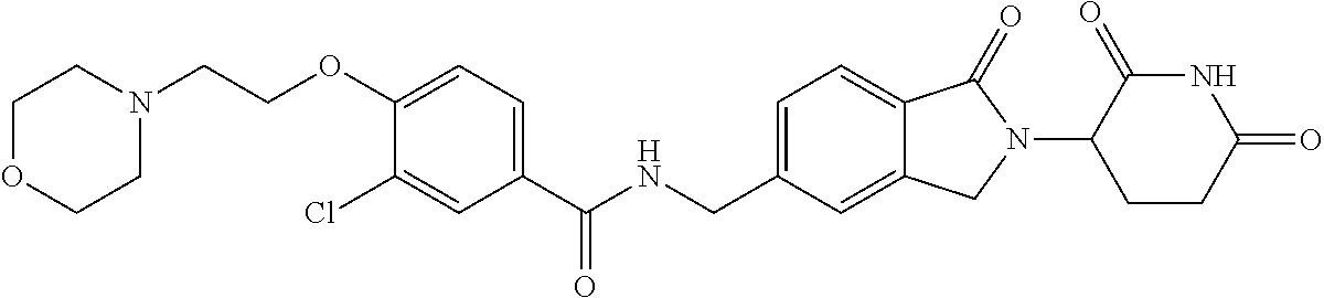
C1(Cl)=CC(C(NCC2=CC=C3C(=C2)CN(C2CCC(=O)NC2=O)C3=O)=O)=CC=C1OCCN1CCOCC1
